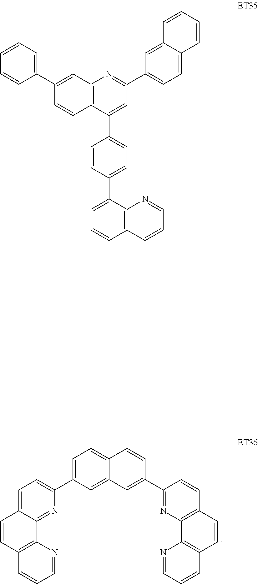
C1=C2C(=NC(C3=CC=C4C(=C3)C=C(C3=NC5=C(C=C3)C=CC3=C5N=CC=C3)C=C4)=C1)C1=C(C=C2)C=CC=N1.C1=CC(C2=CC(C3=CC=C4C(=C3)C=CC=C4)=NC3=C2C=CC(C2=CC=CC=C2)=C3)=CC=C1C1=CC=CC2=C1N=CC=C2
